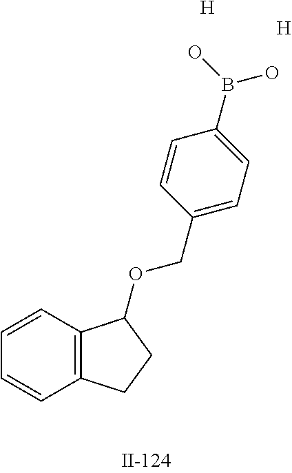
C1=CC2=C(C=C1)CCC2OCC1=CC=C(B(O)O)C=C1.[H].[H]
